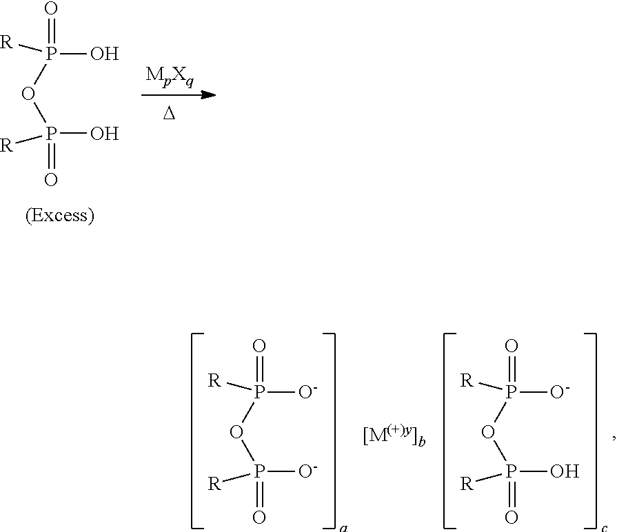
[D].P(OP(O)(=O)[R])(O)([R])=O.P(OP([O-])(=O)[R])([O-])([R])=O.P(OP(O)(=O)[R])([O-])([R])=O
